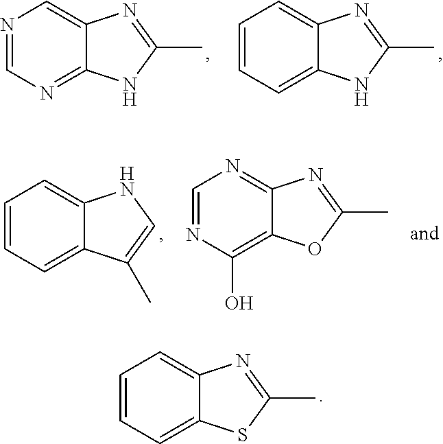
N1=CN=C2C(=C1)N=C(C)N2.C1=CC=C2C(=C1)N=C(C)N2.C1=CC=C2C(=C1)N=C(C)S2.C1=CC=C2C(=C1)NC=C2C.C1=NC(O)=C2C(=N1)N=C(C)O2
